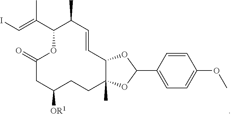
IC=C(C1C(C)C=CC2C(C)(CCC([OR1])CC(=O)O1)OC(C1=CC=C(OC)C=C1)O2)C
